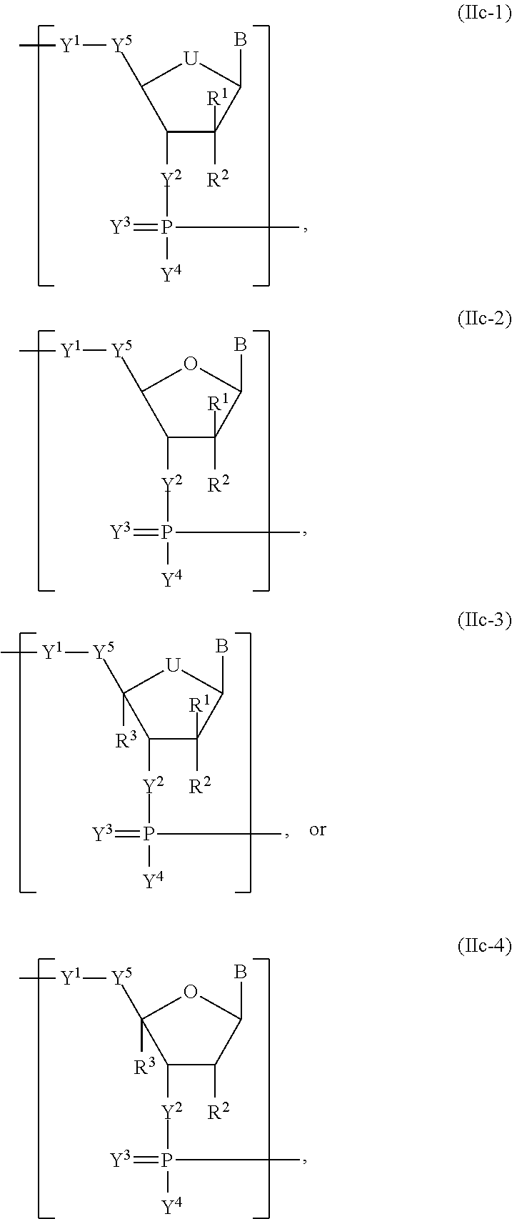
C1([Y2]P([Y4])(=[Y3])C)C([R1])([R2])C(B)[U]C1[Y5][Y1]C.C1([Y2]P([Y4])(=[Y3])C)C([R1])([R2])C(B)OC1[Y5][Y1]C.C1([Y2]P([Y4])(=[Y3])C)C([R1])([R2])C(B)[U]C1([Y5][Y1]C)[R3].C1([Y2]P([Y4])(=[Y3])C)C([R2])C(B)OC1([Y5][Y1]C)[R3]
